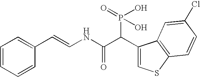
C1=CC=CC(C=CNC(C(C2=CSC3=C2C=C(Cl)C=C3)P(=O)(O)O)=O)=C1
